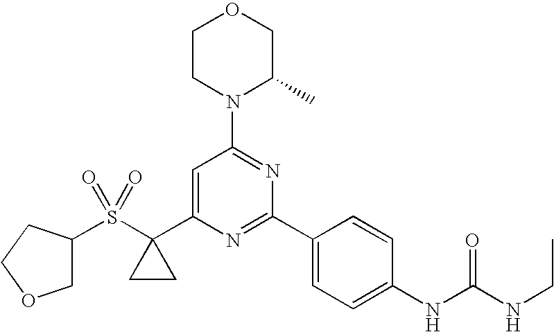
S(C1(C2=CC(N3C(C)COCC3)=NC(C3=CC=C(NC(NCC)=O)C=C3)=N2)CC1)(=O)(=O)C1COCC1
